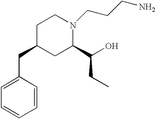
C1=C(CC2CC(C(CC)O)N(CCCN)CC2)C=CC=C1
